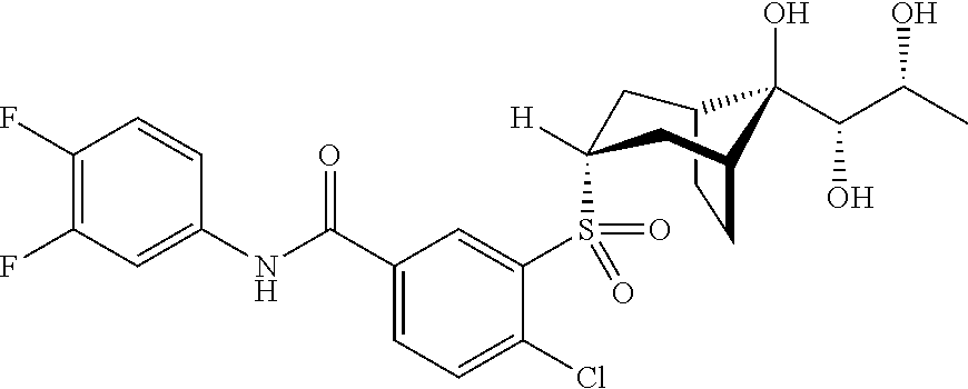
C1(F)=C(F)C=C(NC(C2=CC=C(Cl)C(S(=O)(C3([H])CC4CCC(C3)C4(C(C(C)O)O)O)=O)=C2)=O)C=C1
